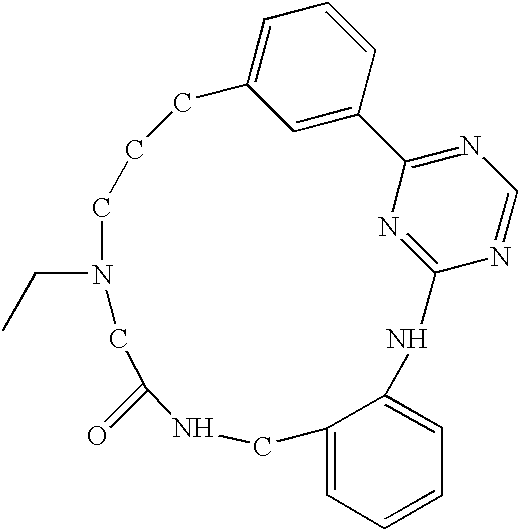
C1=C2C=C(C=C1)C1=NC=NC(=N1)NC1=CC=CC=C1CNC(=O)CN(CC)CCC2
